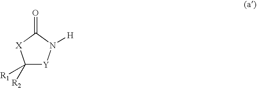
C1([R2])([R1])[Y]N([H])C(=O)[X]1
